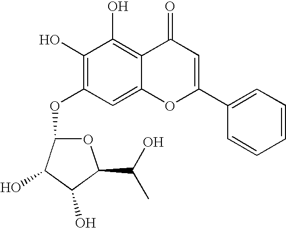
C1(O)=C(OC2OC(C(O)C)C(O)C2O)C=C2C(=C1O)C(=O)C=C(C1=CC=CC=C1)O2
